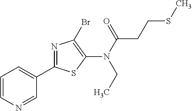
C1(C2=NC(Br)=C(N(C(CCSC)=O)CC)S2)=CC=CN=C1
